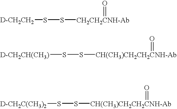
[D-CH2CH2]SS[CH2CH2CNH-Ab]=O.[D-CH2CH(CH3)]SS[CH(CH3)CH2CH2CNH-Ab]=O.[D-CH2C(CH3)2]SS[CH(CH3)CH2CH2CNH-Ab]=O
